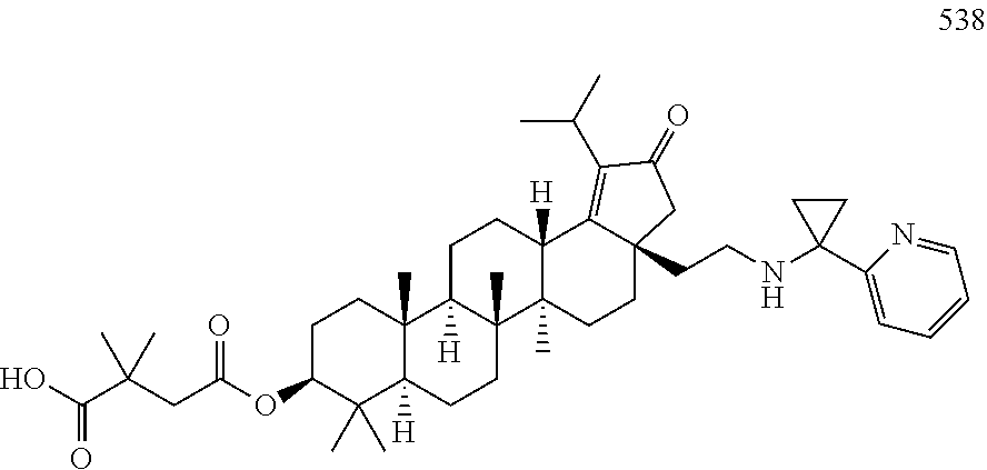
C1C(OC(CC(C(O)=O)(C)C)=O)C(C)(C)C2([H])C(C)(C1)C1([H])C(C)(CC2)C2(C)C([H])(CC1)C1=C(C(C)C)C(=O)CC1(CCNC1(C3=CC=CC=N3)CC1)CC2
